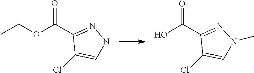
CCOC(C1=NNC=C1Cl)=O.OC(C1=NN(C)C=C1Cl)=O
